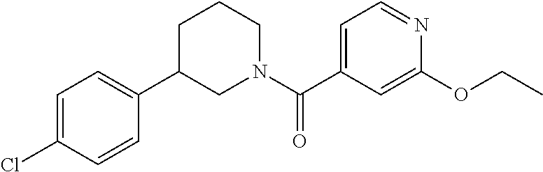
C1=CC(Cl)=CC=C1C1CCCN(C(C2=CC=NC(OCC)=C2)=O)C1
